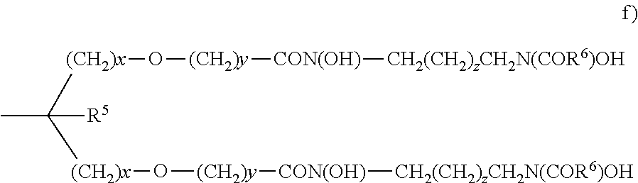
[(CH2)x](C([(CH2)x]O[(CH2)y][CON(OH)][CH2(CH2)zCH2N(COR6)OH])(C)[R5])O[(CH2)y][CON(OH)][CH2(CH2)zCH2N(COR6)OH]
